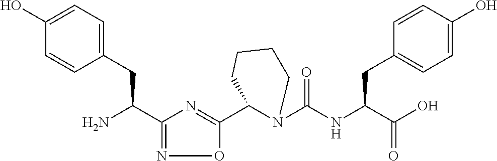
C1(C2=NC(C(N)CC3=CC=C(O)C=C3)=NO2)N(C(NC(C(O)=O)CC2=CC=C(O)C=C2)=O)CCCC1
